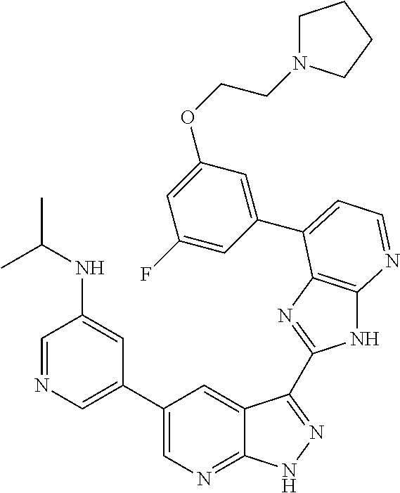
C1(C2=CN=CC(NC(C)C)=C2)=CN=C2C(=C1)C(C1=NC3=C(N1)N=CC=C3C1=CC(OCCN3CCCC3)=CC(F)=C1)=NN2
